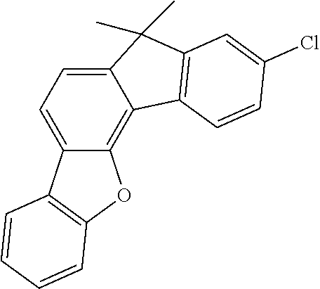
C12=CC=C3C(=C1C1=C(C2(C)C)C=C(Cl)C=C1)OC1=C3C=CC=C1
